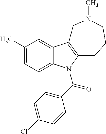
C1(C)=CC=C2C(=C1)C1=C(N2C(C2=CC=C(Cl)C=C2)=O)CCCN(C)C1
